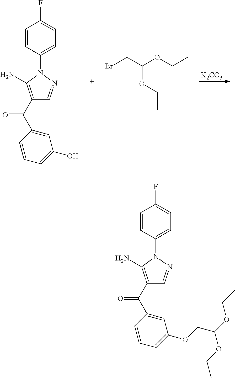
[K2CO3].C1=C(C(C2=C(N)N(C3=CC=C(F)C=C3)N=C2)=O)C=CC=C1O.BrCC(OCC)OCC.C1=C(C(C2=C(N)N(C3=CC=C(F)C=C3)N=C2)=O)C=CC=C1OCC(OCC)OCC
